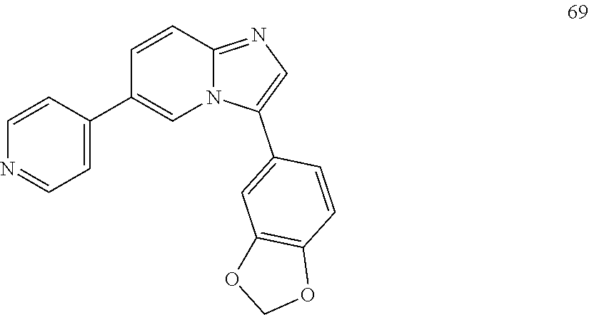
C1=CC(C2=CN3C(=NC=C3C3=CC4=C(C=C3)OCO4)C=C2)=CC=N1
